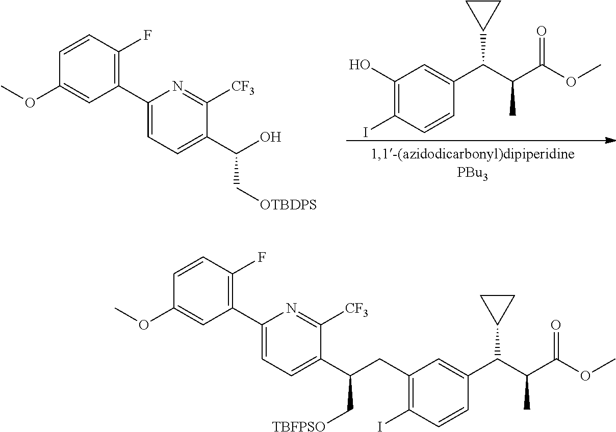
C1(O)=C(I)C=CC(C(C(C(OC)=O)C)C2CC2)=C1.C1(C2=C(F)C=CC(OC)=C2)=CC=C(C(C[OTBDPS])O)C([CF3])=N1.C1(C2=C(F)C=CC(OC)=C2)=CC=C(C(C[TBFPSO])CC2=C(I)C=CC(C(C(C(OC)=O)C)C3CC3)=C2)C([CF3])=N1
